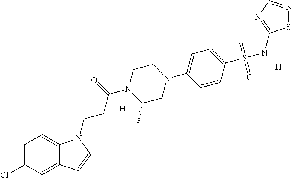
[H].[H].C1=C(Cl)C=C2C(=C1)N(CCC(N1C(C)CN(C3=CC=C(S(NC4=NC=NS4)(=O)=O)C=C3)CC1)=O)C=C2
